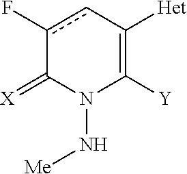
c1(F)cC([Het])=C([Y])N(N[Me])C1=[X]
